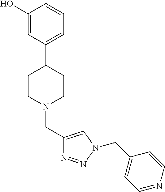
C1(O)=CC(C2CCN(CC3=CN(CC4=CC=NC=C4)N=N3)CC2)=CC=C1
